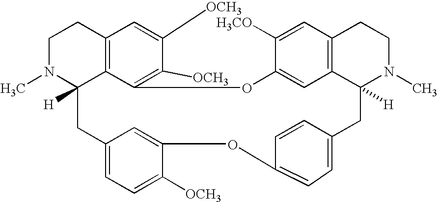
C1N(C)C2([H])C3=C(C1)C=C([OCH3])C([OCH3])=C3OC1=CC3=C(C=C1[H3CO])CCN(C)C3([H])CC1=CC=C(OC3=CC(=CC=C3[OCH3])C2)C=C1
